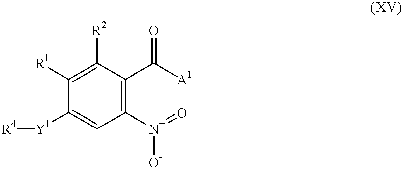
[R4][Y1]C1=CC([N+]([O-])=O)=C(C([A1])=O)C([R2])=C1[R1]
